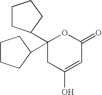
C1(C2CCCC2)(C2CCCC2)CC(O)=CC(=O)O1
